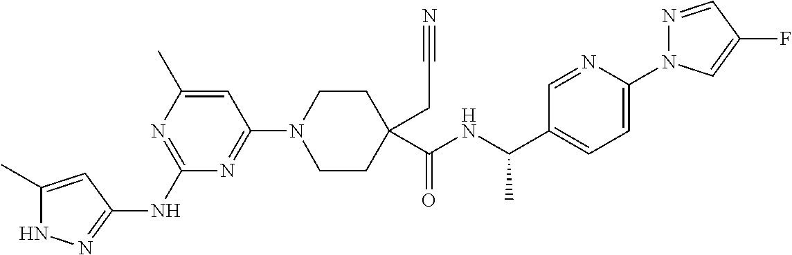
N1C(C)=CC(NC2=NC(C)=CC(N3CCC(C(NC(C4=CC=C(N5N=CC(F)=C5)N=C4)C)=O)(CC#N)CC3)=N2)=N1
